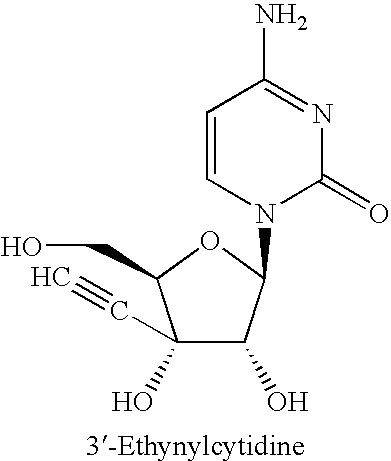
C1=CN(C2C(O)C(O)(C#C)C(CO)O2)C(=O)N=C1N
